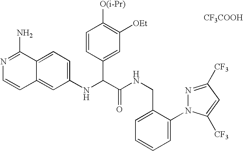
C1(NC(C(NCC2=CC=CC=C2N2N=C([CF3])C=C2[CF3])=O)C2=CC([OEt])=C([O(i-Pr)])C=C2)=CC=C2C(=C1)C=CN=C2N.[CF3COOH]
